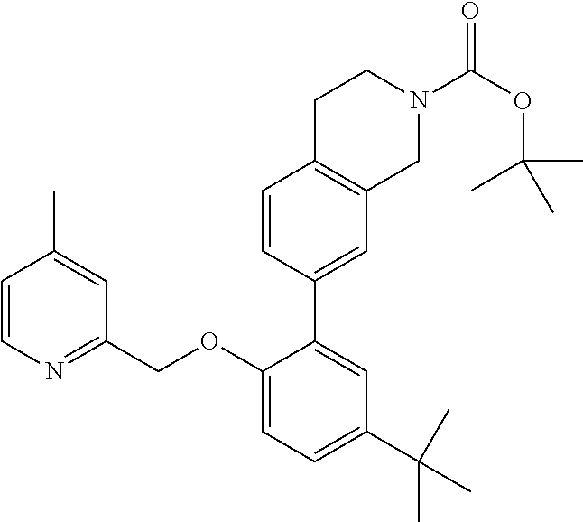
C1=CN=C(COC2=CC=C(C(C)(C)C)C=C2C2=CC3=C(C=C2)CCN(C(OC(C)(C)C)=O)C3)C=C1C
